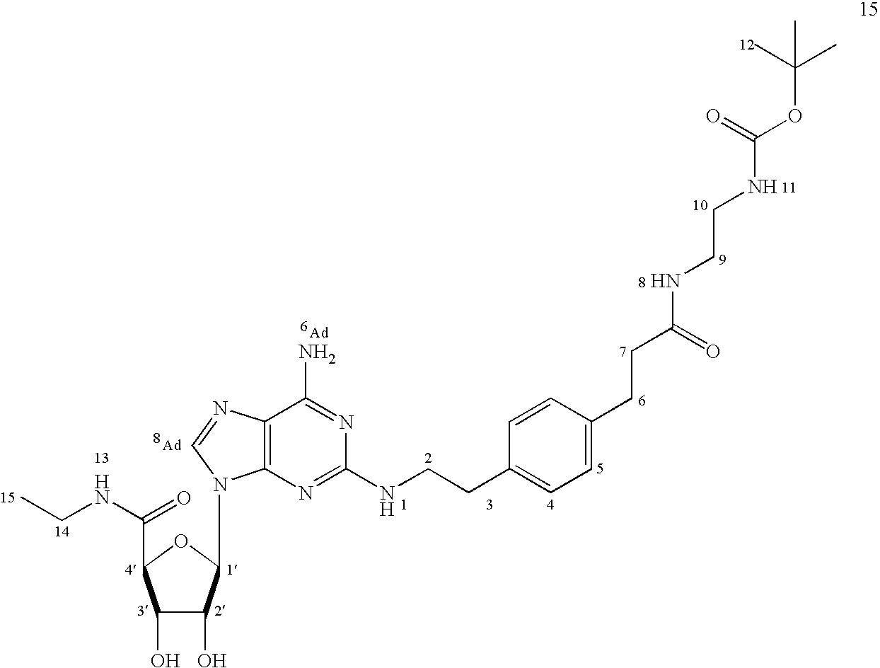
CCNC(=O)C1C(O)C(O)C(N2C3=C(N=C2)C(N)=NC(NCCC2=CC=C(CCC(NCCNC(OC(C)(C)C)=O)=O)C=C2)=N3)O1
